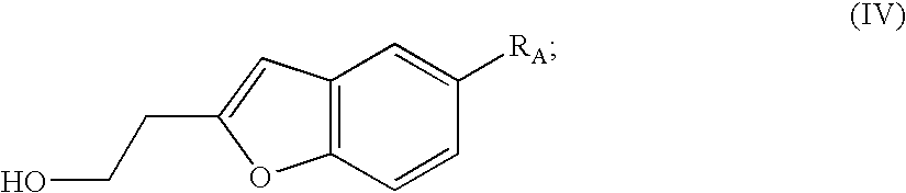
C12=C(C=CC([RA])=C1)OC(CCO)=C2
